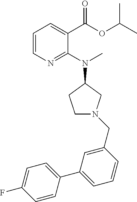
C1=C(CN2CCC(N(C)C3=NC=CC=C3C(=O)OC(C)C)C2)C=CC=C1C1=CC=C(F)C=C1
